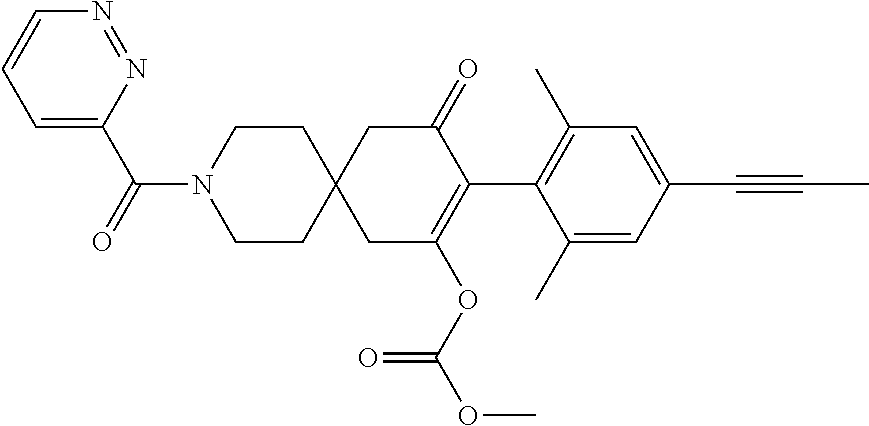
C1(C)=CC(C#CC)=CC(C)=C1C1=C(OC(OC)=O)CC2(CC1=O)CCN(C(=O)C1=CC=CN=N1)CC2
